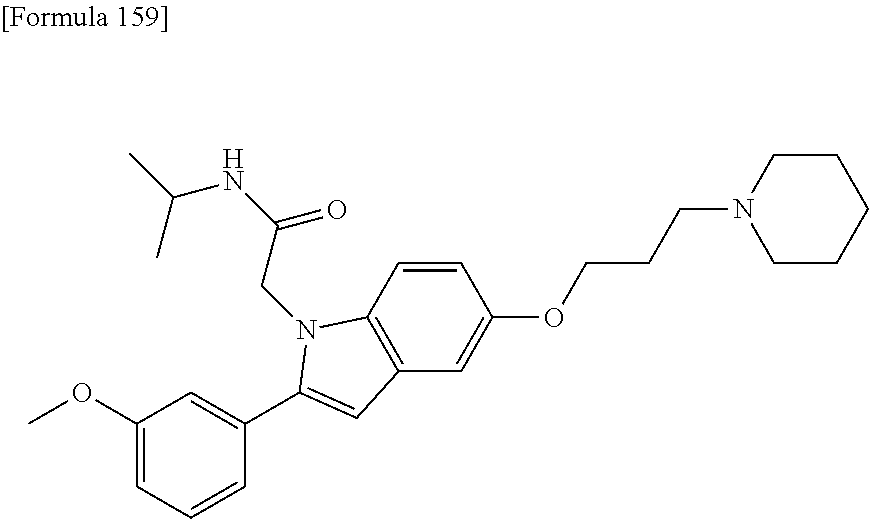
C1CCCCN1CCCOC1=CC2=C(C=C1)N(CC(NC(C)C)=O)C(C1=CC(OC)=CC=C1)=C2
